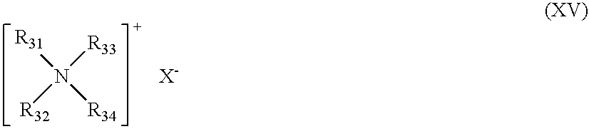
[R31]N([R33])([R34])[R32].[X-]
